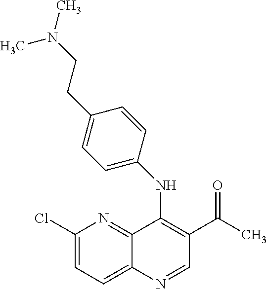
C1(Cl)=CC=C2C(=N1)C(NC1=CC=C(CCN(C)C)C=C1)=C(C(=O)C)C=N2
